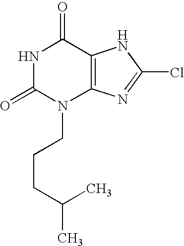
N1C(=O)N(CCCC(C)C)C2=C(C1=O)NC(Cl)=N2
